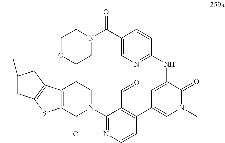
N(C1=CC(C2=C(C=O)C(N3CCC4=C(C3=O)SC3=C4CC(C)(C)C3)=NC=C2)=CN(C)C1=O)C1=NC=C(C(N2CCOCC2)=O)C=C1
